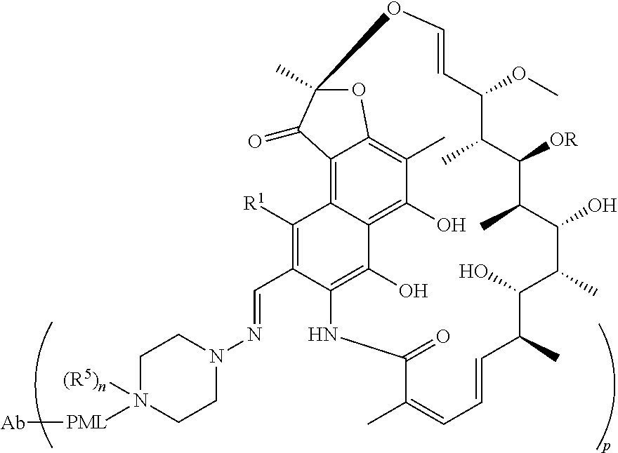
C1([OR])C(C)C(OC)C=COC2(C)OC3=C(C)C(O)=C4C(O)=C(C(C=NN5CCN([PML][Ab])([(R5)n])CC5)=C([R1])C4=C3C2=O)NC(=O)C(C)=CC=CC(C)C(O)C(C)C(O)C1C
